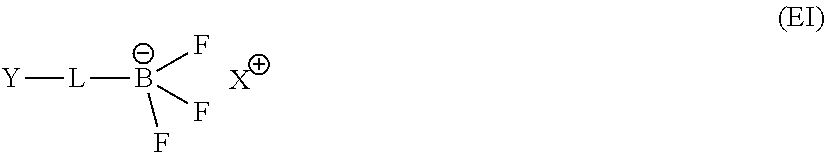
[Y][L][B-](F)(F)F.[X]
